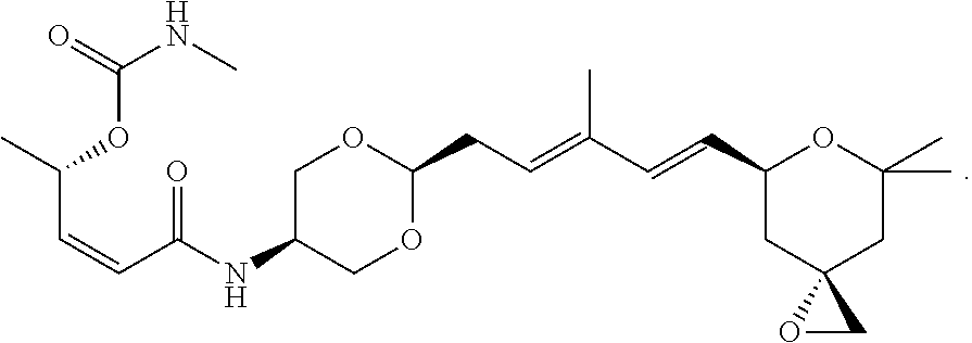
C1C(NC(C=CC(C)OC(NC)=O)=O)COC(CC=C(C=CC2CC3(CC(C)(C)O2)OC3)C)O1
